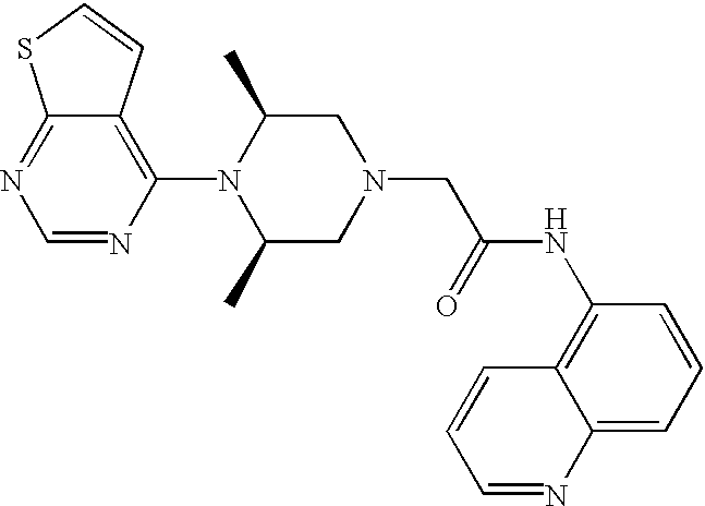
C1=NC(N2C(C)CN(CC(=O)NC3=C4C(=CC=C3)N=CC=C4)CC2C)=C2C(=N1)SC=C2
